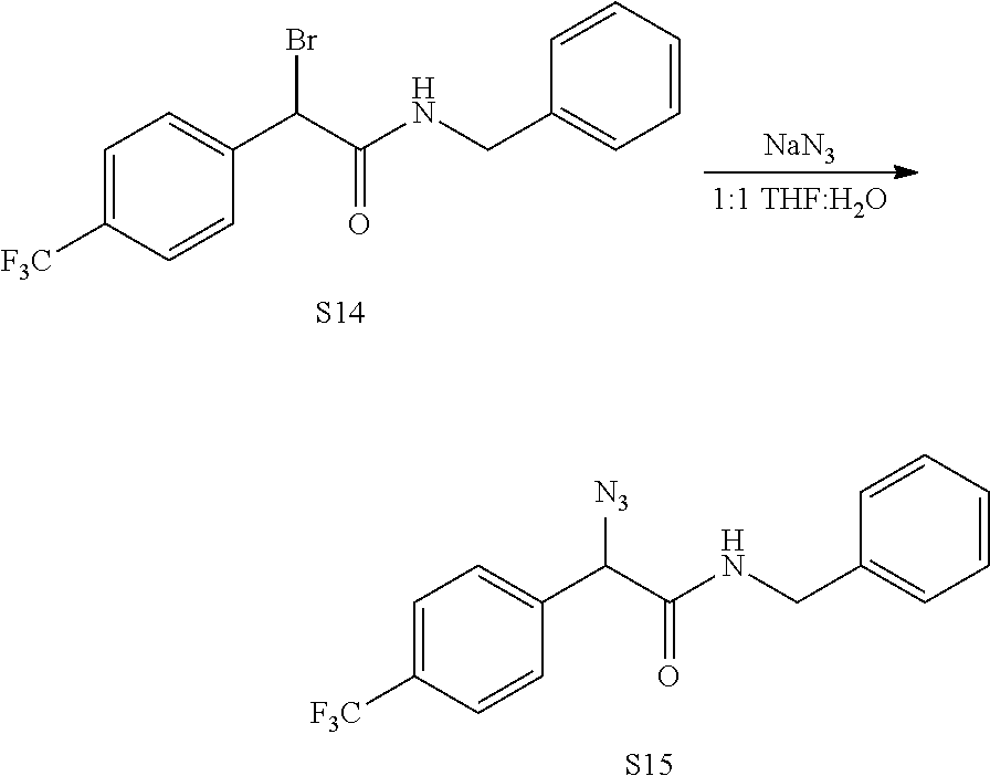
C1=C([F3C])C=CC(C(C(NCC2=CC=CC=C2)=O)[N3])=C1.[S15].C1=C([F3C])C=CC(C(C(NCC2=CC=CC=C2)=O)Br)=C1.[S14].[NaN3]
